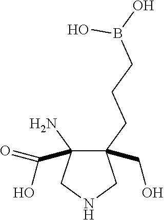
C1(CCCB(O)O)(CO)C(C(O)=O)(N)CNC1
